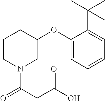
C1CCN(C(CC(O)=O)=O)CC1OC1=CC=CC=C1C(C)(C)C
